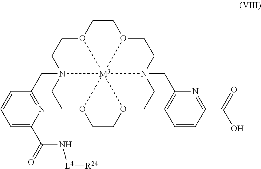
C1(C(N[L4][R24])=O)=CC=CC(CN23CCO4CCO5CCN6(CC7=CC=CC(C(O)=O)=N7)CCO7CCO(CC2)[M3]34567)=N1
